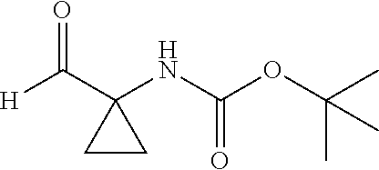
[H]C(C1(NC(OC(C)(C)C)=O)CC1)=O
